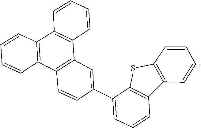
C12=C(C3=C(S1)C(C1=CC4=C(C5=C(C6=C4C=CC=C6)C=CC=C5)C=C1)=CC=C3)C=CC=C2
